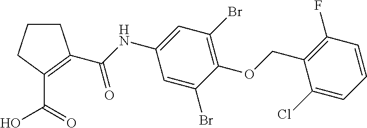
C1CCC(C(=O)O)=C1C(NC1=CC(Br)=C(OCC2=C(F)C=CC=C2Cl)C(Br)=C1)=O
